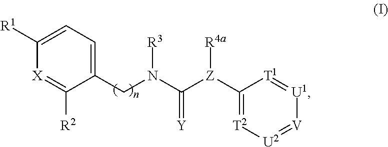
C(=[Y])([Z](C1=[T2][U2]=[V][U1]=[T1]1)[R4a])N(CC1=CC=C([R1])[X]=C1[R2])[R3]
